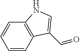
C1=CC2=C(C=C1)NC=C2C=O
